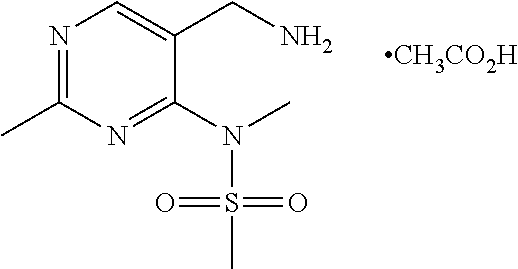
[CH3CO2H].N1=C(C)N=C(N(C)S(C)(=O)=O)C(CN)=C1
